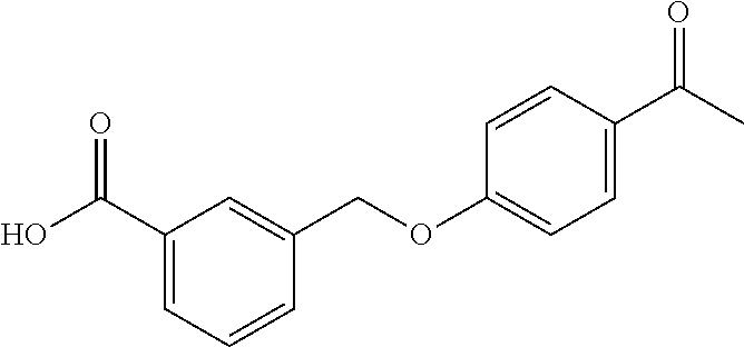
OC(C1=CC=CC(COC2=CC=C(C(C)=O)C=C2)=C1)=O
